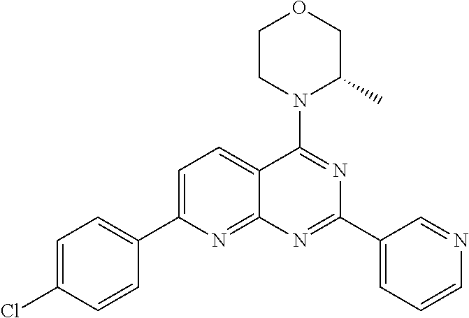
C1=C(C2=CC=C(Cl)C=C2)N=C2C(=C1)C(N1C(C)COCC1)=NC(C1=CC=CN=C1)=N2
